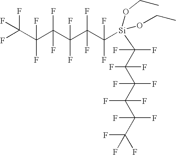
C(C(C(C(C([Si](C(C(C(C(C(C(F)(F)F)(F)F)(F)F)(F)F)(F)F)(F)F)(OCC)OCC)(F)F)(F)F)(F)F)(F)F)(C(F)(F)F)(F)F
